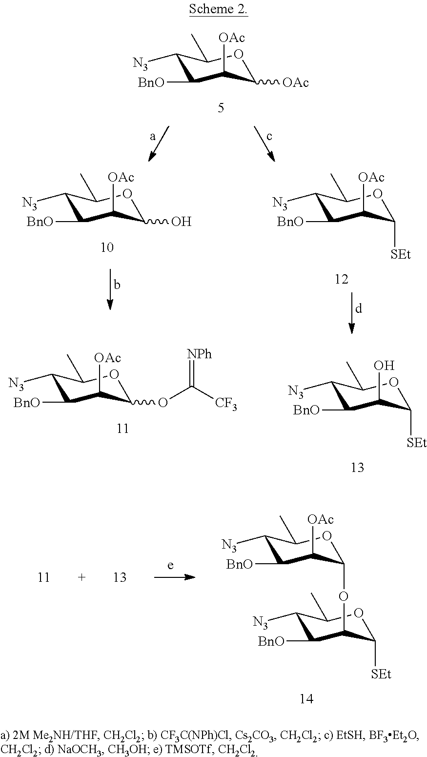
C1([N3])C([BnO])C([OAc])C([OAc])OC1C.C1([N3])C([BnO])C([OAc])C(O)OC1C.C1([N3])C([BnO])C([OAc])C([SEt])OC1C.C1([N3])C([BnO])C([OAc])C(OC([CF3])=[NPh])OC1C.C1([N3])C([BnO])C(O)C([SEt])OC1C.C1([N3])C([BnO])C(OC2C([OAc])C([BnO])C([N3])C(C)O2)C([SEt])OC1C
